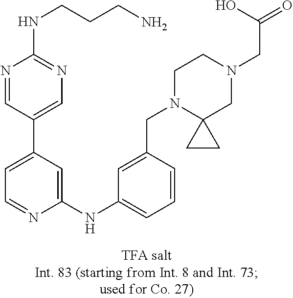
C1=C(C2=CN=C(NCCCN)N=C2)C=C(NC2=CC=CC(CN3C4(CN(CC(=O)O)CC3)CC4)=C2)N=C1
